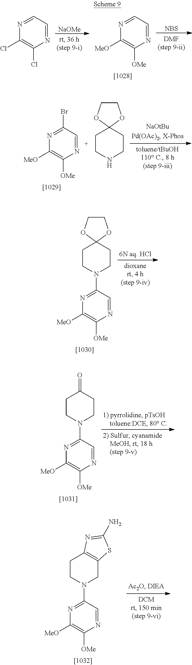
[NaOMe].N1=CC=NC([OMe])=C1[MeO].[NBS].N1=CC=NC(Cl)=C1Cl.N1=C(Br)C=NC([OMe])=C1[MeO].C1CNCCC12OCCO2.C1CN(C2=NC([MeO])=C([OMe])N=C2)CCC12OCCO2.C1CN(C2=NC([MeO])=C([OMe])N=C2)CCC1=O.C1CN(C2=NC([MeO])=C([OMe])N=C2)CC2=C1N=C(N)S2
